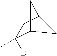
C12C([D])(C)CC(C1)C2
